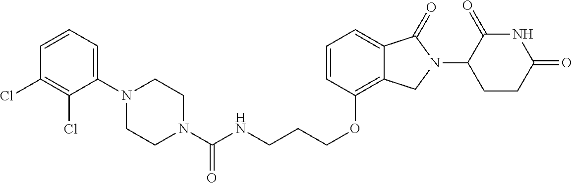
C(NCCCOC1=C2C(=CC=C1)C(=O)N(C1C(=O)NC(=O)CC1)C2)(=O)N1CCN(C2=CC=CC(Cl)=C2Cl)CC1
